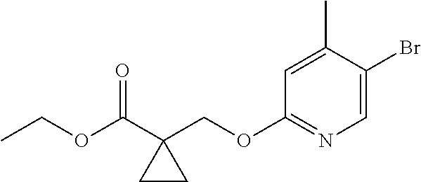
C1=C(Br)C(C)=CC(OCC2(C(OCC)=O)CC2)=N1
